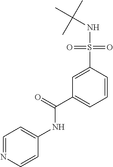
C1=NC=CC(NC(C2=CC=CC(S(NC(C)(C)C)(=O)=O)=C2)=O)=C1
